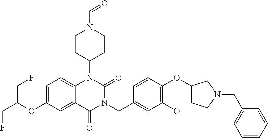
C1=C(OC(CF)CF)C=C2C(=C1)N(C1CCN(C=O)CC1)C(=O)N(CC1=CC(OC)=C(OC3CCN(CC4=CC=CC=C4)C3)C=C1)C2=O
